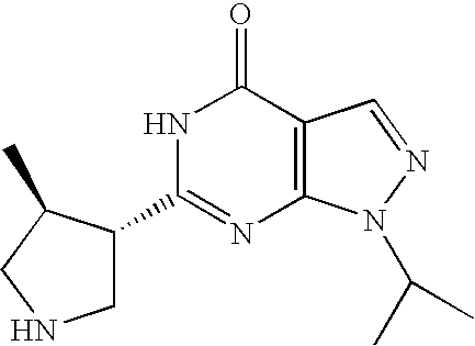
C1(C2CNCC2C)=NC2=C(C(=O)N1)C=NN2C(C)C
